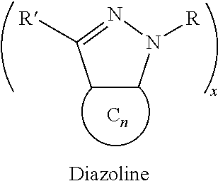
C1CN([R])N=C1[R]
